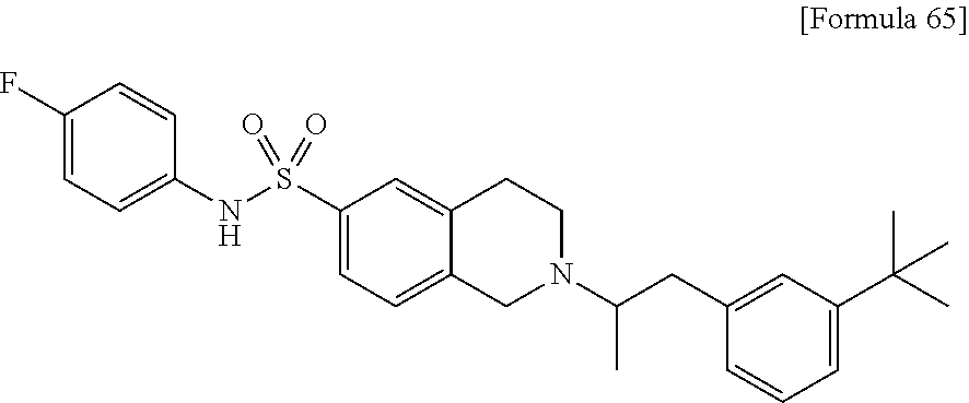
C1(F)=CC=C(NS(C2=CC=C3C(=C2)CCN(C(CC2=CC(C(C)(C)C)=CC=C2)C)C3)(=O)=O)C=C1
